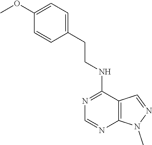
N1=C(NCCC2=CC=C(OC)C=C2)C2=C(N=C1)N(C)N=C2
